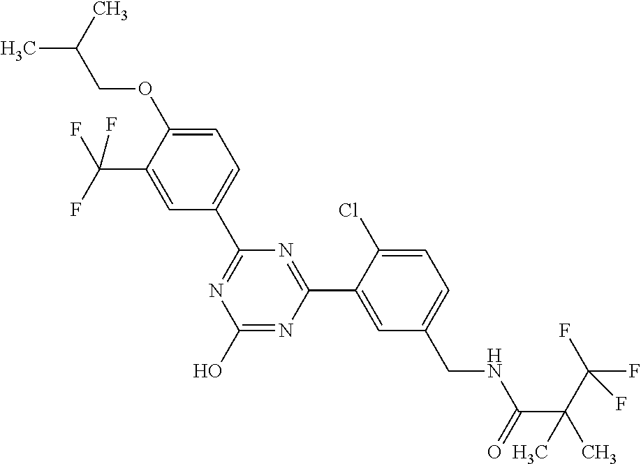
C1(C2=NC(O)=NC(C3=CC(CNC(C(C)(C(F)(F)F)C)=O)=CC=C3Cl)=N2)=CC=C(OCC(C)C)C(C(F)(F)F)=C1
